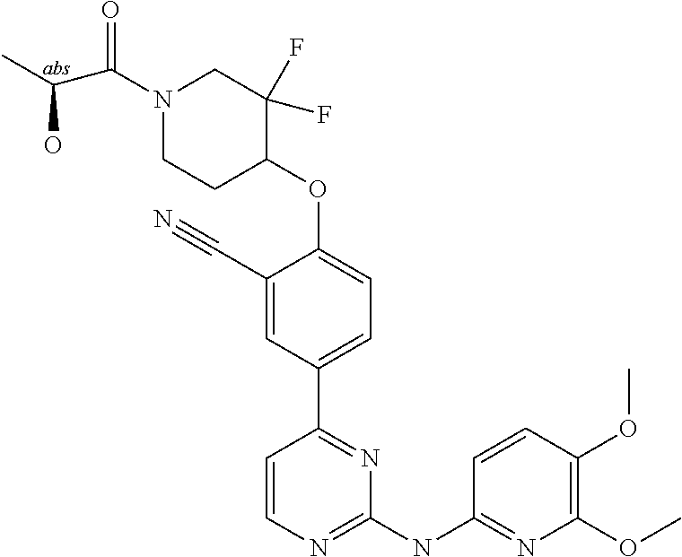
N1(C(=O)C(C)O)CCC(OC2=CC=C(C3=NC(NC4=NC(OC)=C(OC)C=C4)=NC=C3)C=C2C#N)C(F)(F)C1
